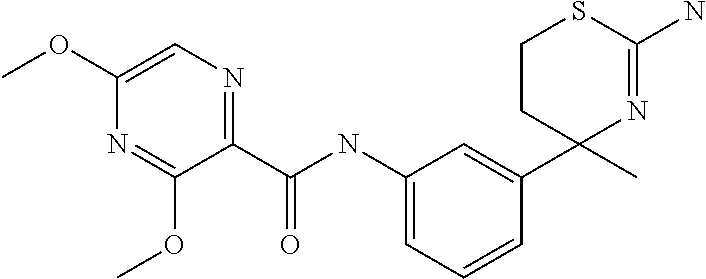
C1(OC)=CN=C(C(NC2=CC=CC(C3(C)N=C(N)SCC3)=C2)=O)C(OC)=N1
